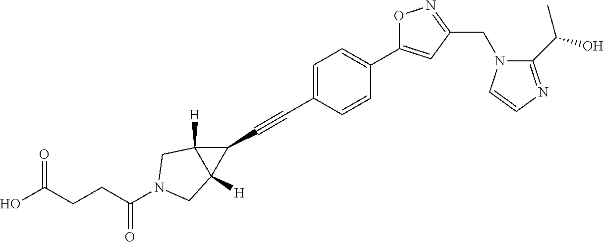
C1=C(C#CC2C3([H])C2([H])CN(C(CCC(O)=O)=O)C3)C=CC(C2=CC(CN3C(C(O)C)=NC=C3)=NO2)=C1
